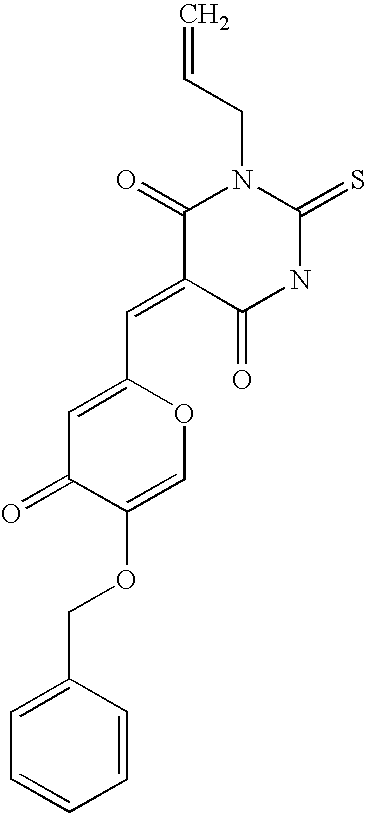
C=CCN1C(=O)C(=CC2=CC(=O)C(OCC3=CC=CC=C3)=CO2)C(=O)NC1=S
